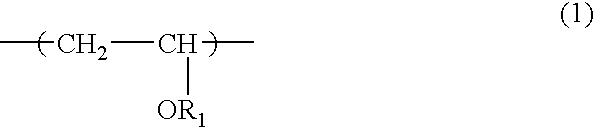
[OR1]C(C)CC
